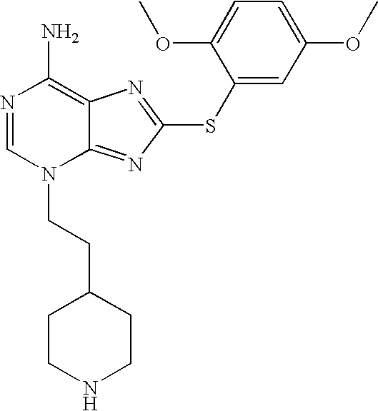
N1=CN(CCC2CCNCC2)C2=NC(SC3=CC(OC)=CC=C3OC)=NC2=C1N
